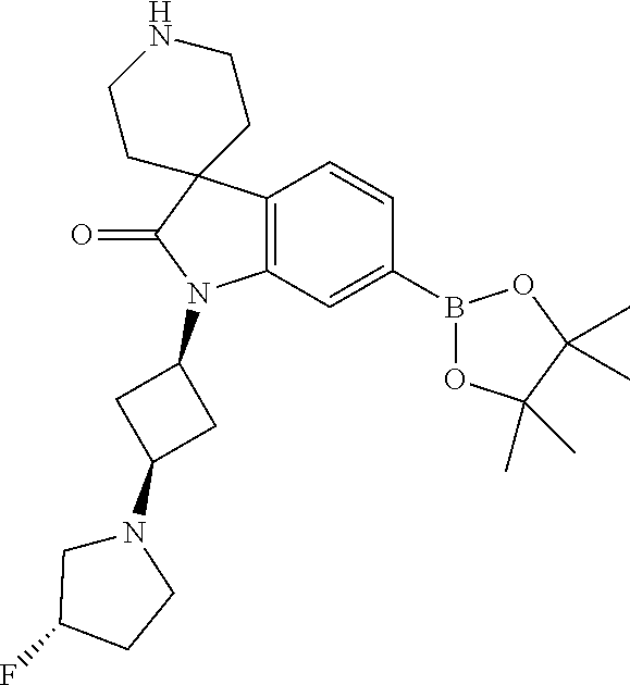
C12=C(C=C(B3OC(C)(C)C(C)(C)O3)C=C1)N(C1CC(N3CC(F)CC3)C1)C(=O)C21CCNCC1
